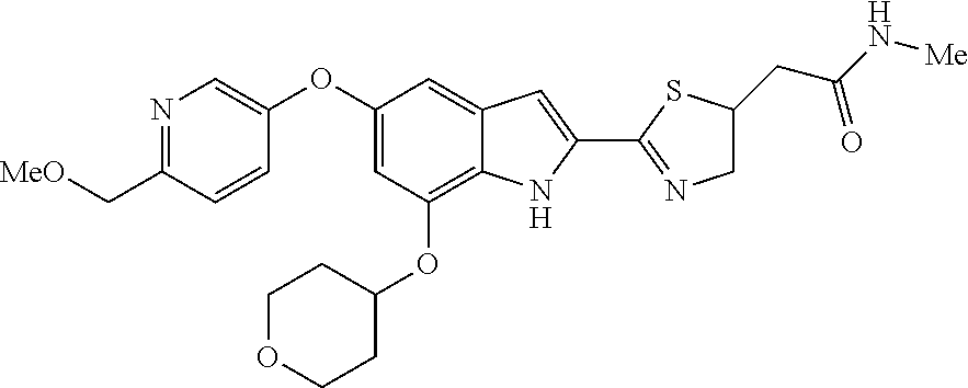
N1=C(C[MeO])C=CC(OC2=CC(OC3CCOCC3)=C3C(=C2)C=C(C2=NCC(CC(N[Me])=O)S2)N3)=C1
